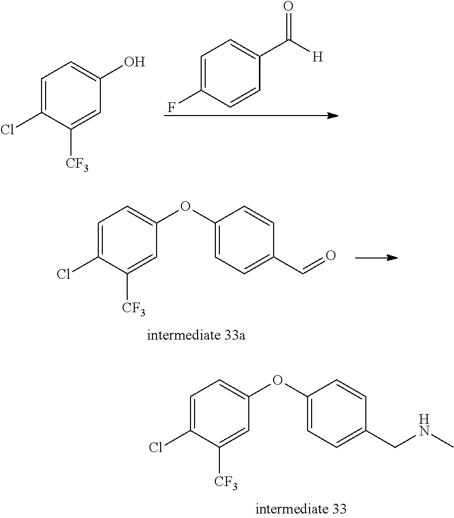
C1=C(Cl)C([CF3])=CC(OC2=CC=C(CNC)C=C2)=C1.C1=C(F)C=CC(C(=O)[H])=C1.C1=C(Cl)C([CF3])=CC(O)=C1.C1=C(Cl)C([CF3])=CC(OC2=CC=C(C=O)C=C2)=C1
